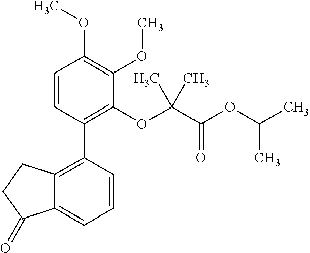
C12=C(C3=C(OC(C(OC(C)C)=O)(C)C)C(OC)=C(OC)C=C3)C=CC=C1C(=O)CC2
